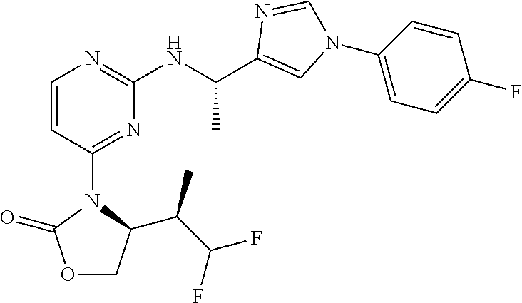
C1=CC(N2C(=O)OCC2C(C(F)F)C)=NC(NC(C2=CN(C3=CC=C(F)C=C3)C=N2)C)=N1
